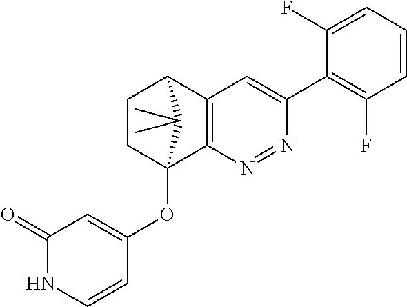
C1CC2(OC3=CC(=O)NC=C3)C3=C(C1C2(C)C)C=C(C1=C(F)C=CC=C1F)N=N3
